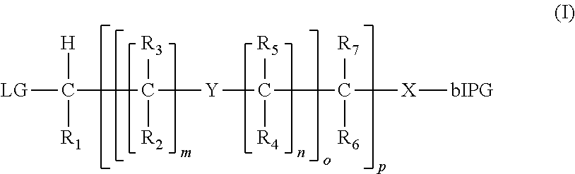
[LG]C([H])([R1])C([Y]C(C([X][bIPG])([R7])[R6])([R5])[R4])([R3])[R2]
